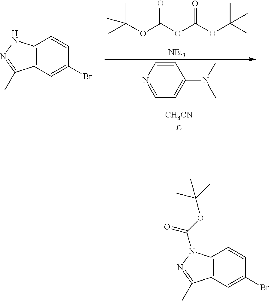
CC(OC(OC(OC(C)(C)C)=O)=O)(C)C.[NEt3].C1=CN=CC=C1N(C)C.C12=C(C=C(Br)C=C1)C(C)=NN2.C12=C(C=CC(Br)=C1)N(C(OC(C)(C)C)=O)N=C2C
